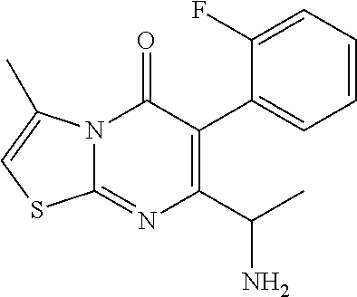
N12C(=NC(C(N)C)=C(C3=CC=CC=C3F)C1=O)SC=C2C
